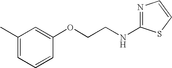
C1=CC(OCCNC2=NC=CS2)=CC(C)=C1
